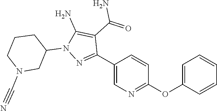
C1=C(C2=NN(C3CCCN(C#N)C3)C(N)=C2C(=O)N)C=CC(OC2=CC=CC=C2)=N1
